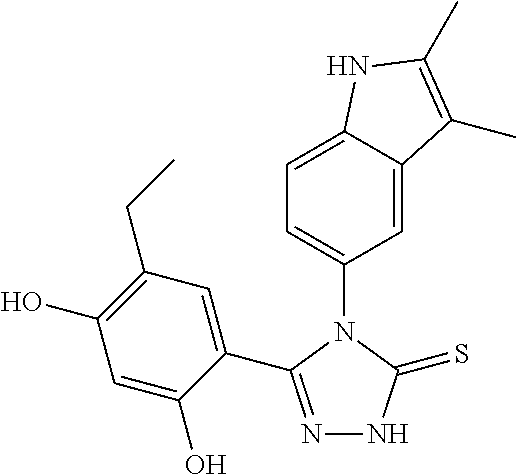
C1=C2C(=CC(N3C(C4=CC(CC)=C(O)C=C4O)=NNC3=S)=C1)C(C)=C(C)N2
